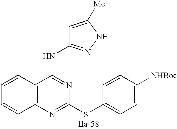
C12=C(N=C(SC3=CC=C([NHBoc])C=C3)N=C1NC1=NNC([Me])=C1)C=CC=C2
